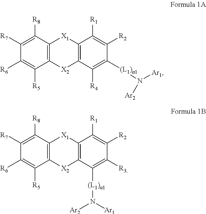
C12=C(C([R4])=C([(L1)a1]N([Ar1])[Ar2])C([R2])=C1[R1])[X2]C1=C([X1]2)C([R8])=C([R7])C([R6])=C1[R5].C12=C(C([(L1)a1]N([Ar2])[Ar1])=C([R3])C([R2])=C1[R1])[X2]C1=C([X1]2)C([R8])=C([R7])C([R6])=C1[R5]
